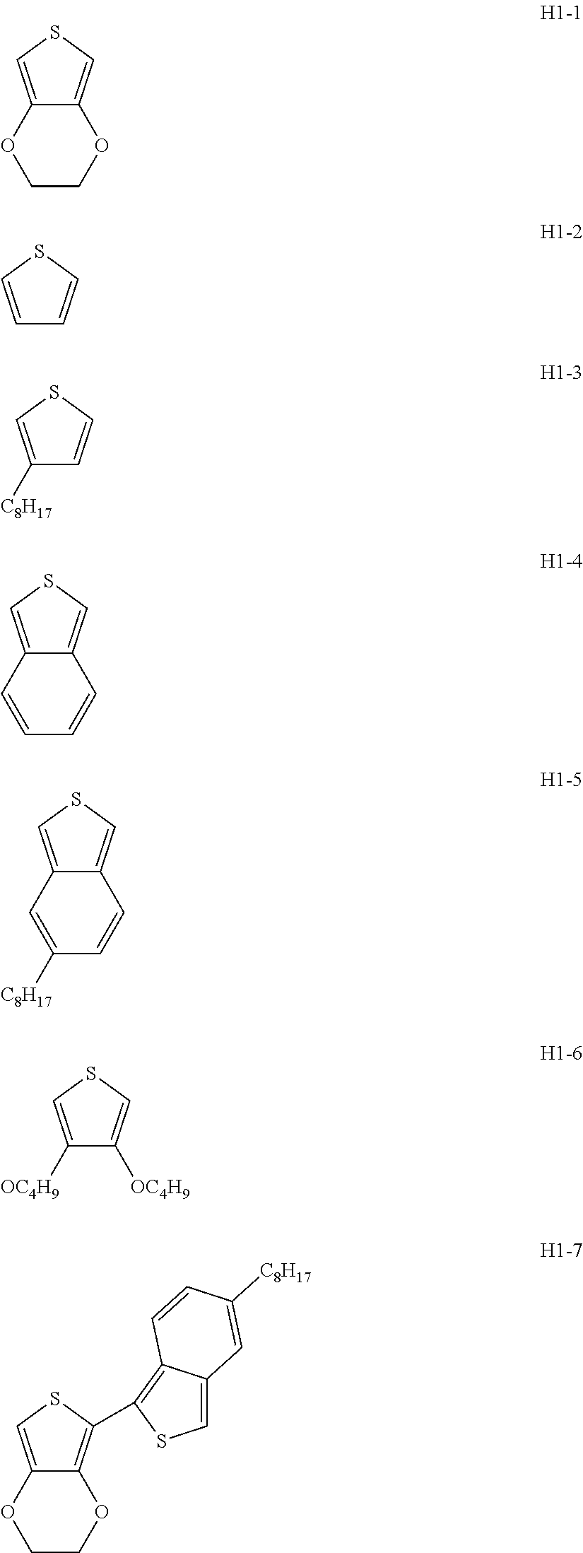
O1C2=CSC=C2OCC1.C1=CSC=C1.C1=CSC=C1[C8H17].C1=CC=CC2=CSC=C12.C1=CC([C8H17])=CC2=CSC=C12.C1([OC4H9])=CSC=C1[OC4H9].O1C2=C(C3=C4C(=CS3)C=C([C8H17])C=C4)SC=C2OCC1
